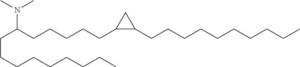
C(C(CCCCCC1C(CCCCCCCCCC)C1)N(C)C)CCCCCCCC
